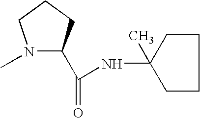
N1(C)C(C(=O)NC2(C)CCCC2)CCC1
